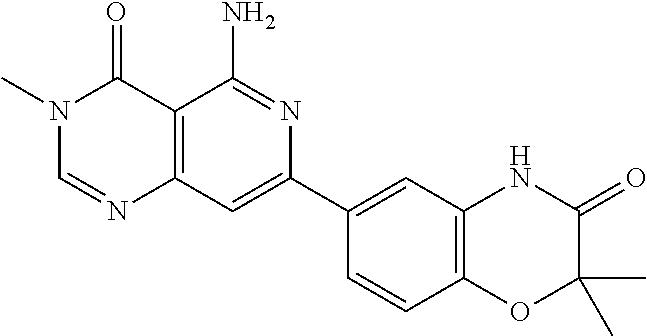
C12=C(C=C(C3=CC4=C(C=C3)OC(C)(C)C(=O)N4)N=C1N)N=CN(C)C2=O
